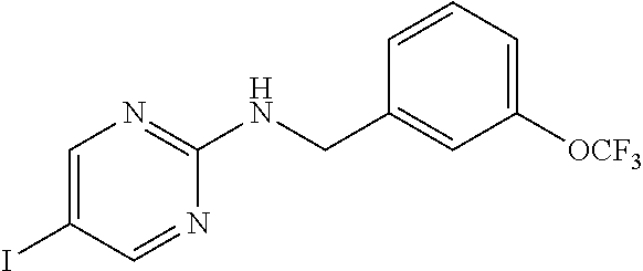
C1=CC=C([OCF3])C=C1CNC1=NC=C(I)C=N1
